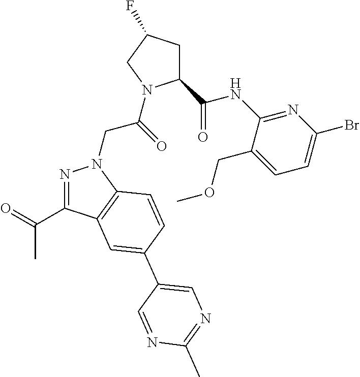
N1=C(C(=O)C)C2=C(N1CC(=O)N1C(C(NC3=NC(Br)=CC=C3COC)=O)CC(F)C1)C=CC(C1=CN=C(C)N=C1)=C2
